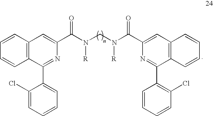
C12=C(C=CC=C1)C=C(C(N(CN(C(C1=CC3=C(C(C4=C(Cl)C=CC=C4)=N1)C=CC=C3)=O)[R])[R])=O)N=C2C1=CC=CC=C1Cl
